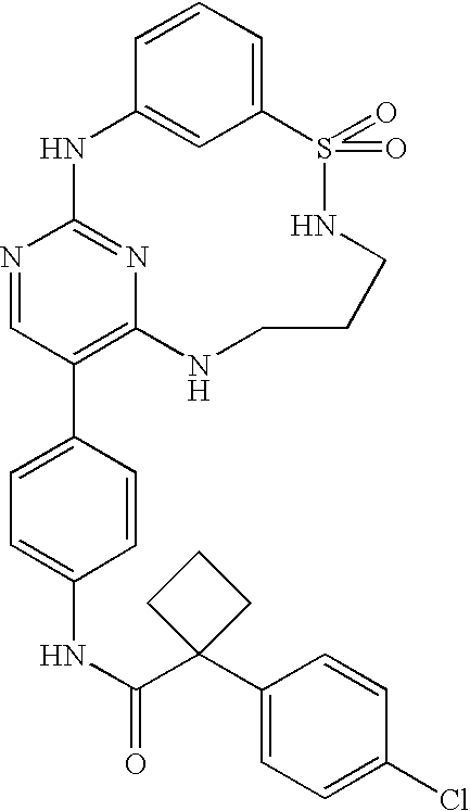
C12=CC=CC(=C1)NC1=NC(=C(C3=CC=C(NC(C4(C5=CC=C(Cl)C=C5)CCC4)=O)C=C3)C=N1)NCCCNS2(=O)=O
